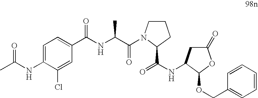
N(C1=CC=C(C(NC(C(=O)N2CCCC2C(=O)NC2CC(=O)OC2OCC2=CC=CC=C2)C)=O)C=C1Cl)C(C)=O
